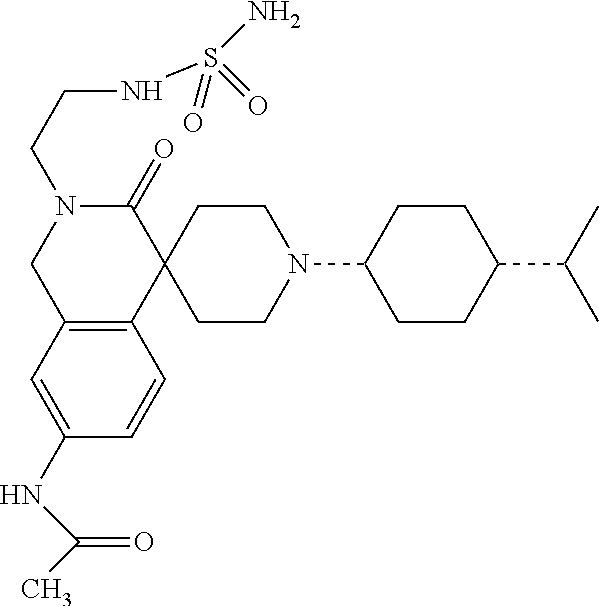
C1C2=C(C3(C(=O)N1CCNS(N)(=O)=O)CCN(C1CCC(C(C)C)CC1)CC3)C=CC(NC(C)=O)=C2
